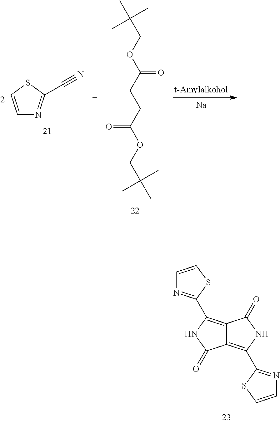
C(COC(CCC(OCC(C)(C)C)=O)=O)(C)(C)C.C1=CSC(C#N)=N1.[Na].C12=C(C3=NC=CS3)NC(=O)C1=C(C1=NC=CS1)NC2=O
